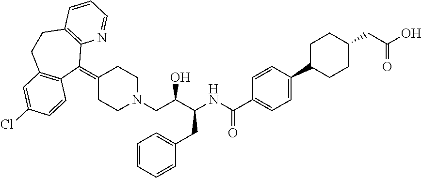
C(C(C(NC(C1=CC=C(C2CCC(CC(O)=O)CC2)C=C1)=O)CC1=CC=CC=C1)O)N1CCC(=C2C3=C(CCC4=C2C=CC(Cl)=C4)C=CC=N3)CC1
